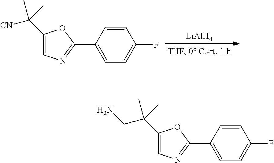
C1(C([CN])(C)C)=CN=C(C2=CC=C(F)C=C2)O1.[LiAlH4].C1(C(CN)(C)C)=CN=C(C2=CC=C(F)C=C2)O1
